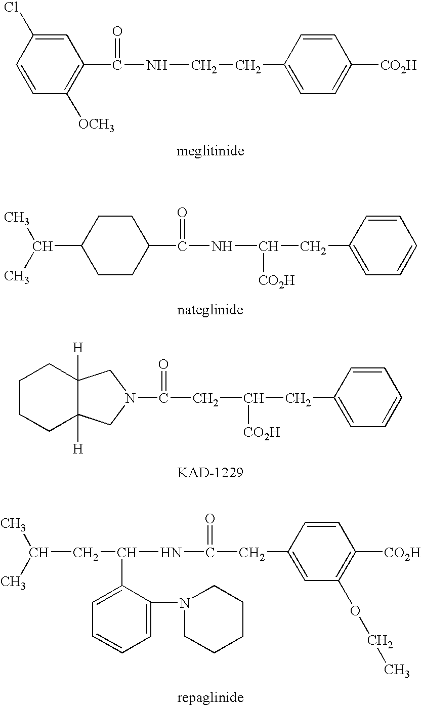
C1=C(Cl)C=CC([OCH3])=C1C(NCCC1=CC=C([CO2H])C=C1)=O.C(CC1=CC=CC=C1)([CO2H])CC(N1CC2([H])C([H])(C1)CCCC2)=O.CC(C)CC(NC(CC1=CC(OCC)=C([CO2H])C=C1)=O)C1=CC=CC=C1N1CCCCC1.C1CC(C(C)C)CCC1C(NC(CC1=CC=CC=C1)[CO2H])=O
